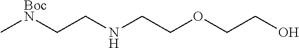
C[BocN]CCNCCOCCO
